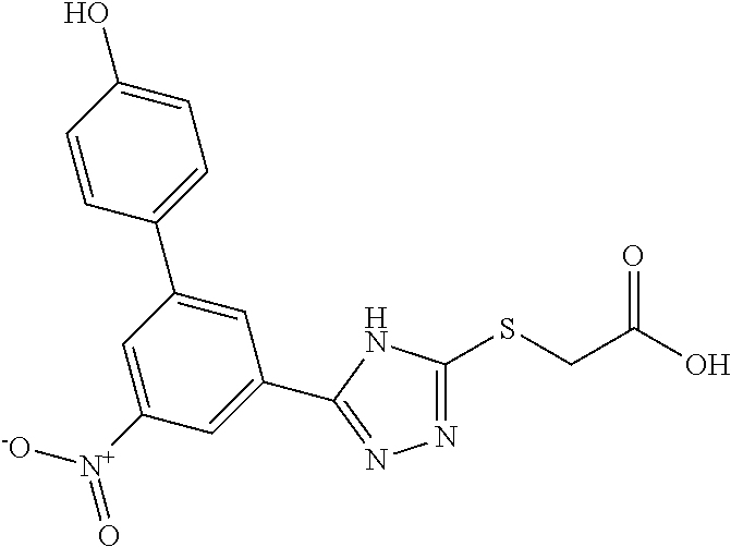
N1=C(SCC(O)=O)NC(C2=CC([N+]([-O])=O)=CC(C3=CC=C(O)C=C3)=C2)=N1
